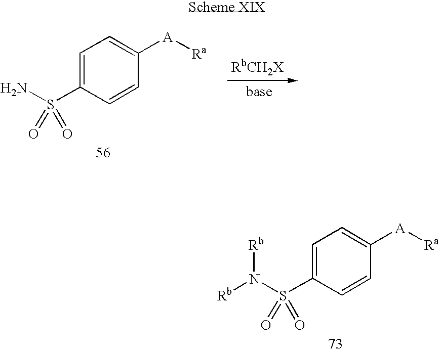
NS(C1=CC=C([A][Ra])C=C1)(=O)=O.N(S(C1=CC=C([A][Ra])C=C1)(=O)=O)([Rb])[Rb]
